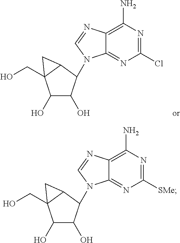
C1(O)C(O)C(N2C3=NC(Cl)=NC(N)=C3N=C2)C2C1(CO)C2.C1(O)C(O)C(N2C3=NC([SMe])=NC(N)=C3N=C2)C2C1(CO)C2
